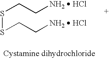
S(SCC[NH2  HCl])CC[NH2  HCl]
